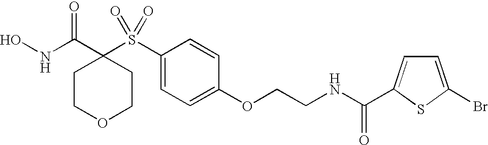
N(C(C1(S(C2=CC=C(OCCNC(=O)C3=CC=C(Br)S3)C=C2)(=O)=O)CCOCC1)=O)O
